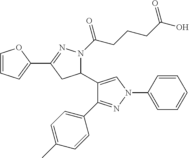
C1(C2=CN(C3=CC=CC=C3)N=C2C2=CC=C(C)C=C2)N(C(CCCC(O)=O)=O)N=C(C2=CC=CO2)C1
